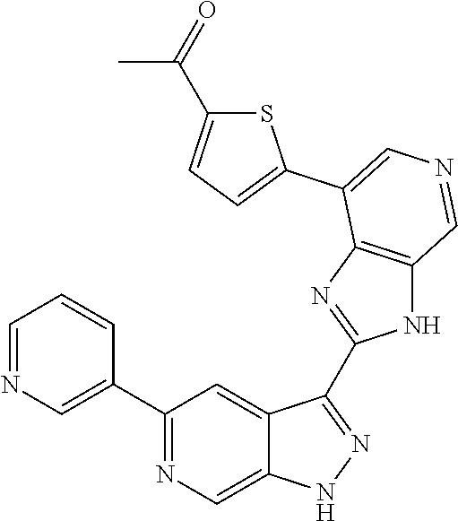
C1(C2=CN=CC=C2)=NC=C2C(=C1)C(C1=NC3=C(N1)C=NC=C3C1=CC=C(C(C)=O)S1)=NN2
